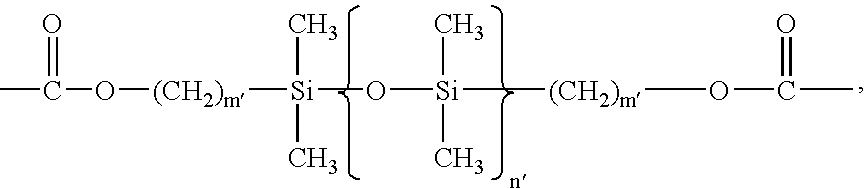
[(CH2)m]([Si](C)(C)O[Si](C)(C)[(CH2)m]OC(=O)C)OC(C)=O
